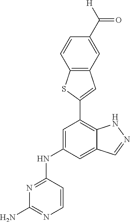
N1=C(NC2=CC(C3=CC4=C(S3)C=CC(C([H])=O)=C4)=C3C(=C2)C=NN3)C=CN=C1N
